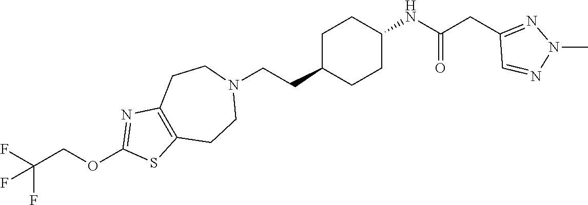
C1C(CCN2CCC3=C(CC2)SC(OCC(F)(F)F)=N3)CCC(NC(CC2=NN(C)N=C2)=O)C1
